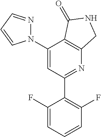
C1(C2=C(F)C=CC=C2F)=NC2=C(C(N3N=CC=C3)=C1)C(=O)NC2
